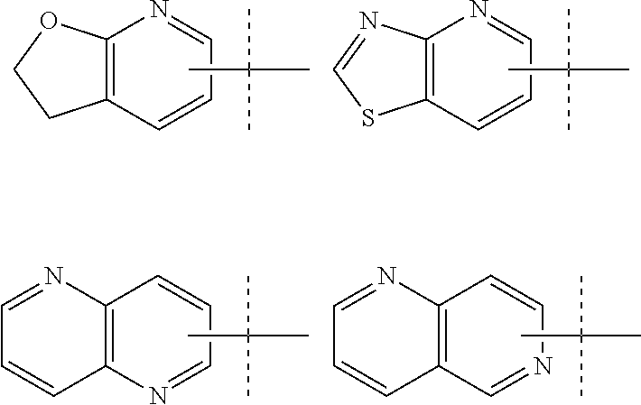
C12=C(C=CC=N1)CCO2.CC(C)(C)C.C12=C(C=CC=N1)SC=N2.CC(C)(C)C.C12=C(N=CC=C1)C=CC=N2.CC(C)(C)C.C12=C(C=NC=C1)C=CC=N2.CC(C)(C)C
